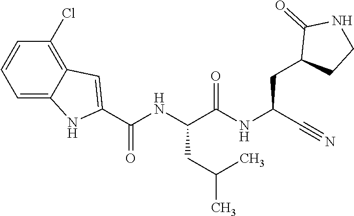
C1=C2C(=C(Cl)C=C1)C=C(C(NC(C(NC(C#N)CC1CCNC1=O)=O)CC(C)C)=O)N2
